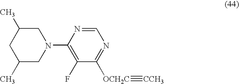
C1(N2CC(C)CC(C)C2)=C(F)C([OCH2C]#[CCH3])=NC=N1
